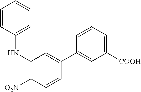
C1=CC=C([COOH])C=C1C1=CC(NC2=CC=CC=C2)=C([O2N])C=C1
